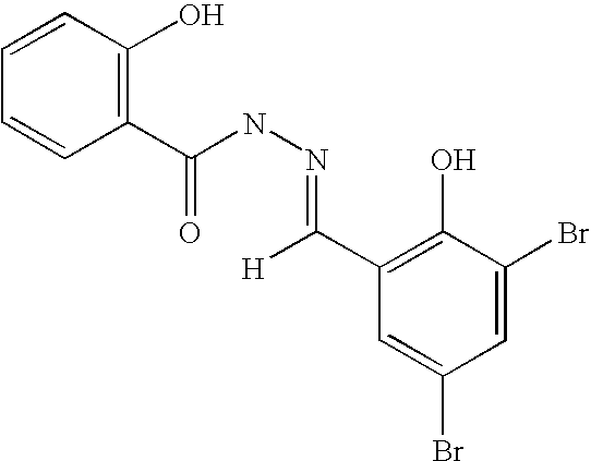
C1=CC(O)=C(C(NN=C(C2=C(O)C(Br)=CC(Br)=C2)[H])=O)C=C1
